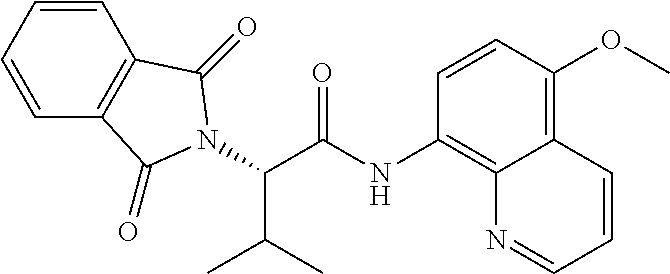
C1=CC=CC2=C1C(=O)N(C(C(NC1=C3C(=C(OC)C=C1)C=CC=N3)=O)C(C)C)C2=O
